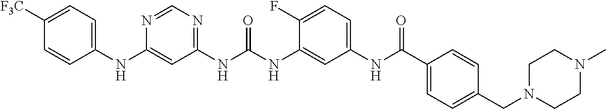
C1([F3C])=CC=C(NC2=CC(NC(NC3=CC(NC(C4=CC=C(CN5CCN(C)CC5)C=C4)=O)=CC=C3F)=O)=NC=N2)C=C1
